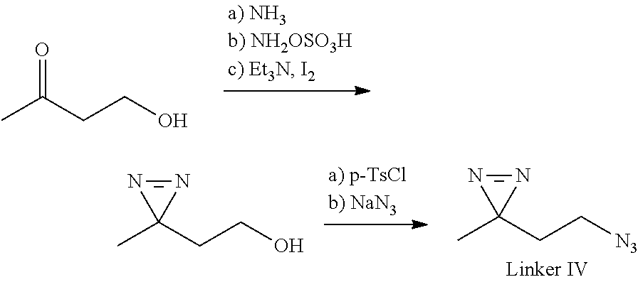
CC(CCO)=O.CC1(CCO)N=N1.CC1(CC[N3])N=N1
